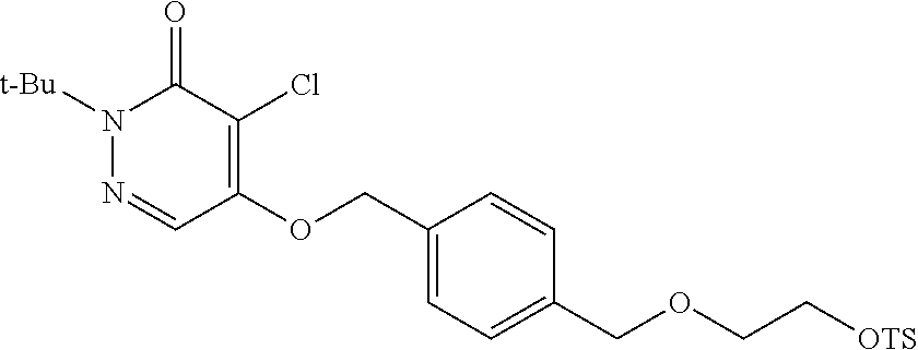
N1([t-Bu])N=CC(OCC2=CC=C(COCC[OTS])C=C2)=C(Cl)C1=O
